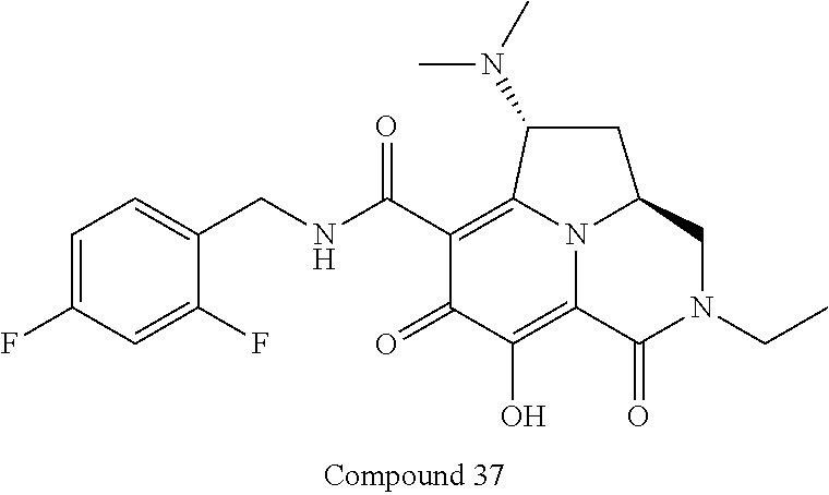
C1(C(=O)NCC2=CC=C(F)C=C2F)=C2N3C(=C(O)C1=O)C(=O)N(CC)CC3CC2N(C)C
